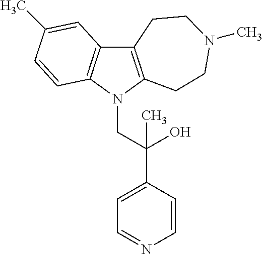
C12=C(N(CC(C3=CC=NC=C3)(O)C)C3=C1C=C(C)C=C3)CCN(C)CC2
